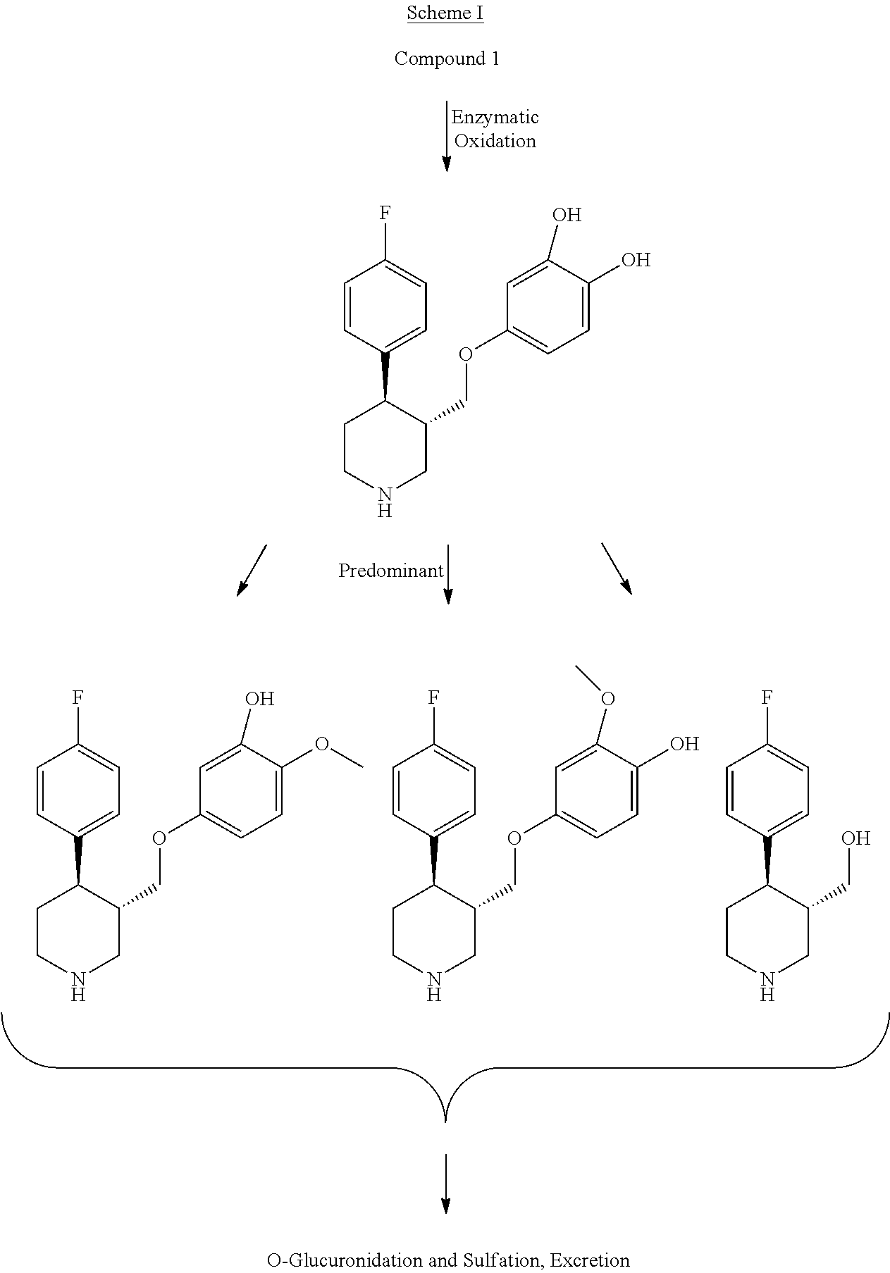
C1=CC(C2CCNCC2COC2=CC=C(O)C(O)=C2)=CC=C1F.C1=CC(C2CCNCC2COC2=CC=C(OC)C(O)=C2)=CC=C1F.C1=CC(C2CCNCC2COC2=CC=C(O)C(OC)=C2)=CC=C1F.C1=CC(C2CCNCC2CO)=CC=C1F
